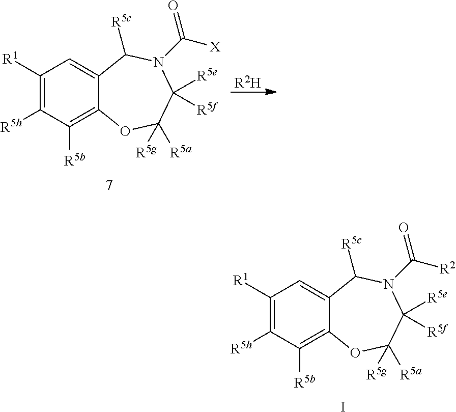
C1([R1])=C([R5h])C([R5b])=C2C(=C1)C([R5c])N(C([X])=O)C([R5e])([R5f])C([R5a])([R5g])O2.[R2H].C1([R1])=C([R5h])C([R5b])=C2C(=C1)C([R5c])N(C([R2])=O)C([R5e])([R5f])C([R5a])([R5g])O2.I
